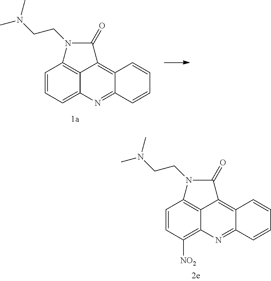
C1=CC=C2C3=C1N(CCN(C)C)C(=O)C3=C1C(=N2)C=CC=C1.C1=CC([NO2])=C2C3=C1N(CCN(C)C)C(=O)C3=C1C(=N2)C=CC=C1
